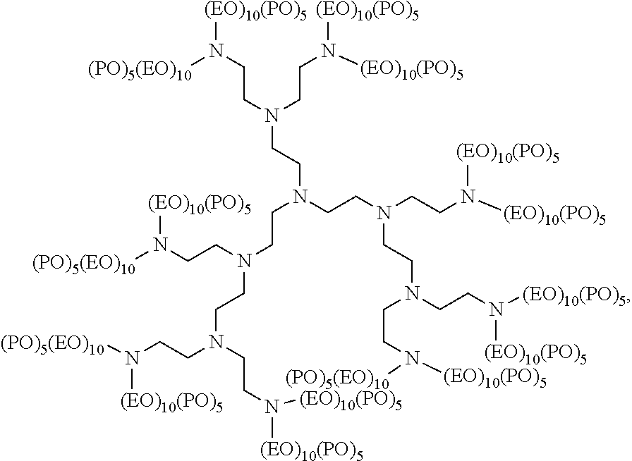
C(N(CCN(CCN([(EO)10(PO)5])[(EO)10(PO)5])CCN(CCN([(EO)10(PO)5])[(PO)5(EO)10])CCN([(EO)10(PO)5])[(EO)10(PO)5])CCN(CCN([(EO)10(PO)5])[(PO)5(EO)10])CCN([(EO)10(PO)5])[(EO)10(PO)5])CN(CCN(CCN([(EO)10(PO)5])[(PO)5(EO)10])CCN([(EO)10(PO)5])[(EO)10(PO)5])CCN([(PO)5(EO)10])[(EO)10(PO)5]
